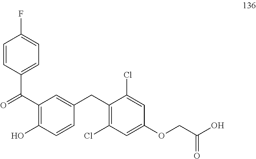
C1=CC(C(=O)C2=C(O)C=CC(CC3=C(Cl)C=C(OCC(O)=O)C=C3Cl)=C2)=CC=C1F
